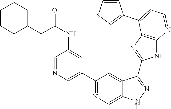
C1(C2=NC=C3C(=C2)C(C2=NC4=C(N2)N=CC=C4C2=CSC=C2)=NN3)=CN=CC(NC(CC2CCCCC2)=O)=C1
